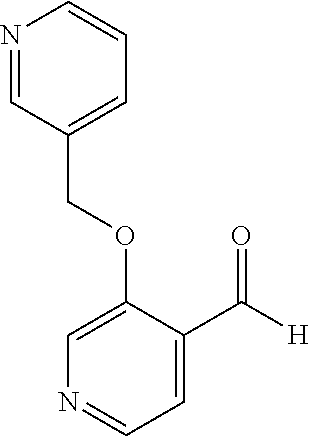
N1=CC(COC2=CN=CC=C2C([H])=O)=CC=C1
